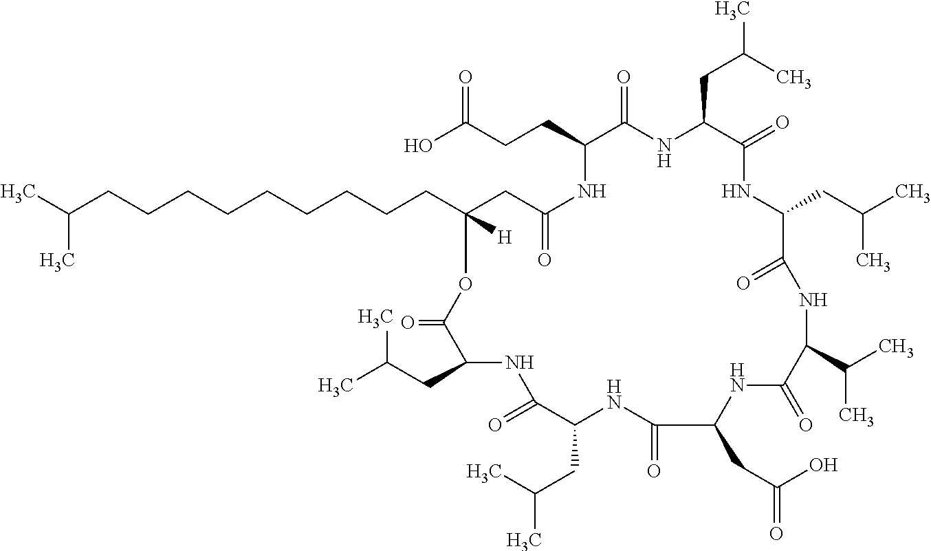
CC(CCCCCCCCCC1([H])CC(=O)NC(CCC(O)=O)C(=O)NC(CC(C)C)C(=O)NC(CC(C)C)C(=O)NC(C(C)C)C(=O)NC(CC(=O)O)C(=O)NC(CC(C)C)C(=O)NC(CC(C)C)C(=O)O1)C
